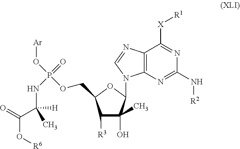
C12=C(N=C(N[R2])N=C1[X][R1])N(C1C(O)(C)C([R3])C(COP(O[Ar])(=O)NC(C(O[R6])=O)(C)[H])O1)C=N2
